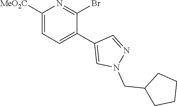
C1([MeO2C])=CC=C(C2=CN(CC3CCCC3)N=C2)C(Br)=N1
